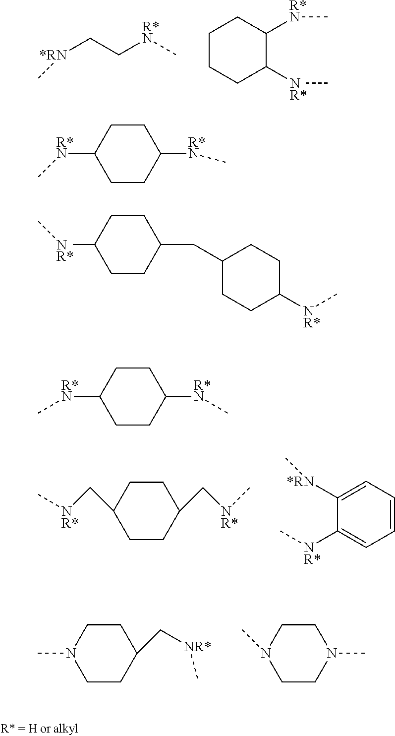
[*RN](CC[R*N]C)C.C1CCC([NR*]C)C([R*N]C)C1.C1CC(C[NR*]C)CCC1C[NR*]C.C1=CC=C([*RN]C)C([NR*]C)=C1.C1CC(C[NR*]C)CCN1C.C1CN(C)CCN1C.C1CC([R*N]C)CCC1[R*N]C.C[NR*]C1CCC(CC2CCC([NR*]C)CC2)CC1.C1CC([R*N]C)CCC1[R*N]C
